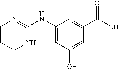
N1=C(NC2=CC(O)=CC(C(O)=O)=C2)NCCC1
